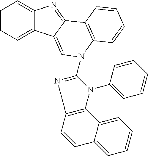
C1=CC=C2C(=C1)N=C1C2=CN(C2=NC3=C(N2C2=CC=CC=C2)C2=CC=CC=C2C=C3)C2=C1C=CC=C2
